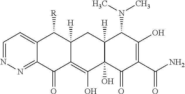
C1=NN=C2C(=C1)C([R])C1([H])C(=C(O)C3(O)C([H])(C1)C(N(C)C)C(O)=C(C(N)=O)C3=O)C2=O
